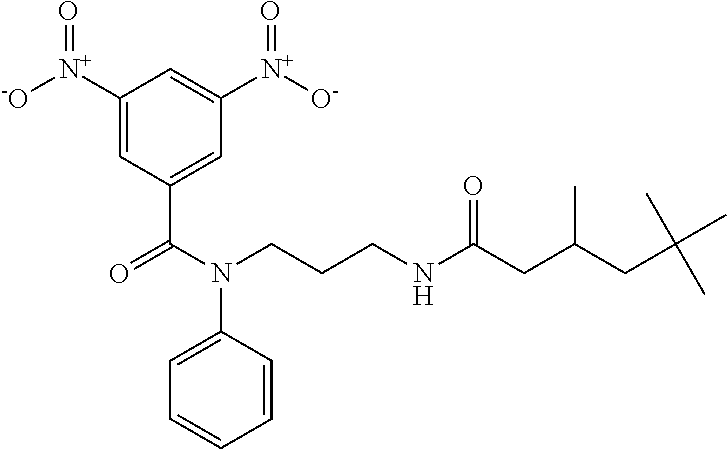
C1([N+]([-O])=O)=CC(C(N(CCCNC(CC(CC(C)(C)C)C)=O)C2=CC=CC=C2)=O)=CC([N+]([O-])=O)=C1
